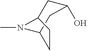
N1(C)C2CC(O)CC1CC2
